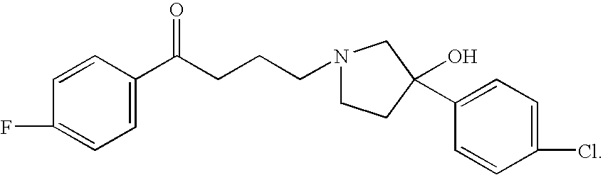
C1=CC(C(CCCN2CCC(C3=CC=C(Cl)C=C3)(O)C2)=O)=CC=C1F
